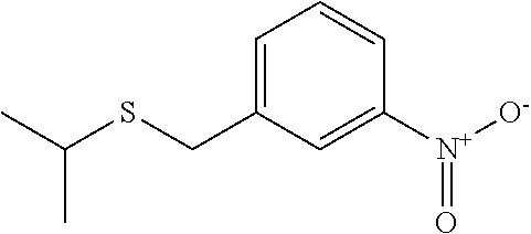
C1=C(CSC(C)C)C=C([N+]([O-])=O)C=C1
